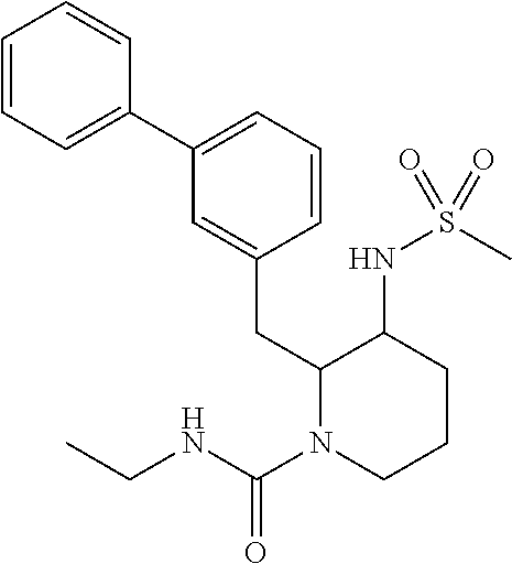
C1=C(CC2N(C(NCC)=O)CCCC2NS(C)(=O)=O)C=CC=C1C1=CC=CC=C1
